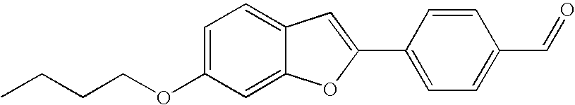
C1=C(OCCCC)C=C2C(=C1)C=C(C1=CC=C(C=O)C=C1)O2
